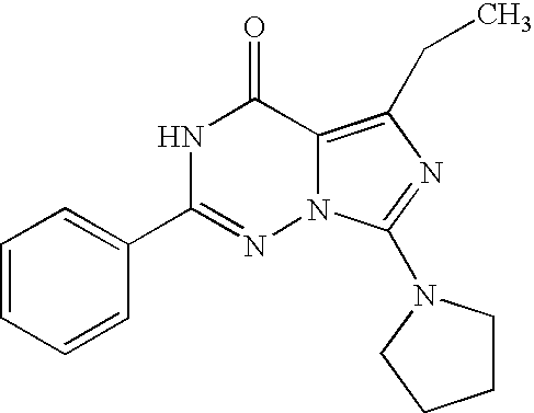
C1=CC=CC(C2=NN3C(=C(CC)N=C3N3CCCC3)C(=O)N2)=C1
